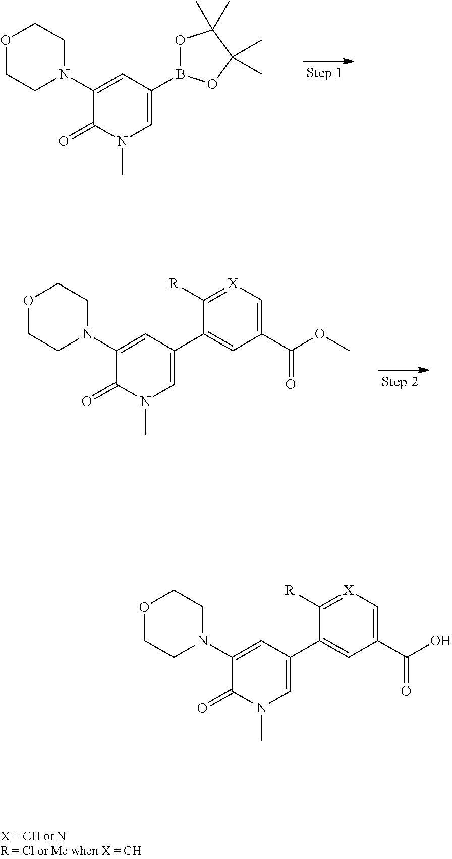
C1=C(B2OC(C)(C)C(C)(C)O2)C=C(N2CCOCC2)C(=O)N1C.C1=C(C2=CC(C(=O)OC)=C[X]=C2[R])C=C(N2CCOCC2)C(=O)N1C.C1=C(C2=CC(C(=O)O)=C[X]=C2[R])C=C(N2CCOCC2)C(=O)N1C
